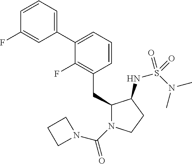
C1(CC2N(C(=O)N3CCC3)CCC2NS(N(C)C)(=O)=O)=C(F)C(C2=CC=CC(F)=C2)=CC=C1
